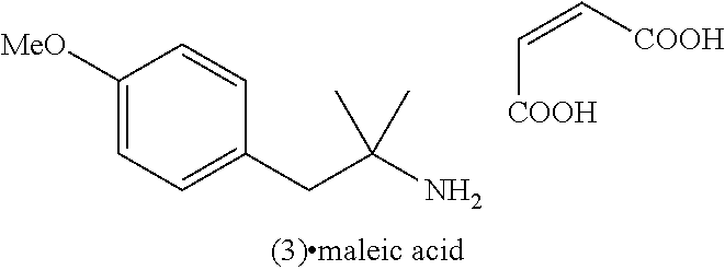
C1([MeO])=CC=C(CC(N)(C)C)C=C1.[COOH]C=C[COOH]
